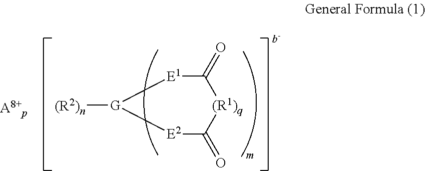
C1(=O)[E1][G]([(R2)n])[E2]C(=O)[(R1)q]1
